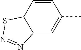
C12C=C(C)C=CC1SN=N2
